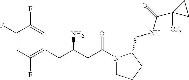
C1(F)=CC(F)=C(CC(N)CC(=O)N2CCCC2CNC(=O)C2([CF3])CC2)C=C1F
